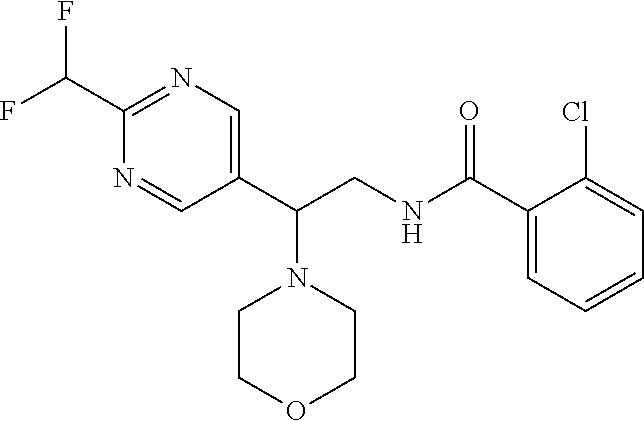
N1=CC(C(CNC(C2=CC=CC=C2Cl)=O)N2CCOCC2)=CN=C1C(F)F
